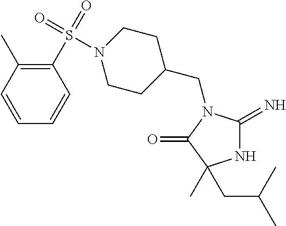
N1C(=N)N(CC2CCN(S(C3=C(C)C=CC=C3)(=O)=O)CC2)C(=O)C1(CC(C)C)C
